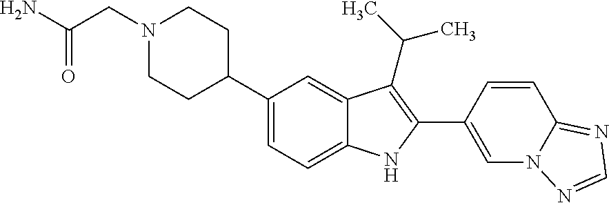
C1(C2CCN(CC(N)=O)CC2)=CC=C2C(=C1)C(C(C)C)=C(C1=CN3C(=NC=N3)C=C1)N2
